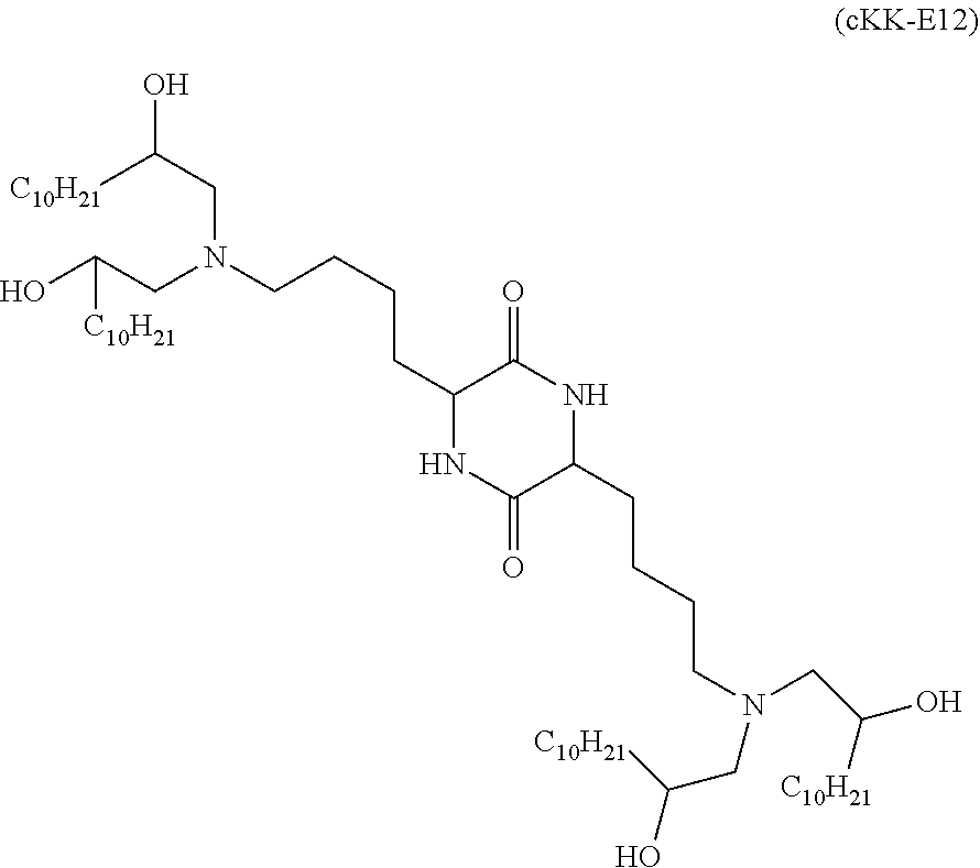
OC(CN(CCCCC1NC(=O)C(CCCCN(CC([C10H21])O)CC([C10H21])O)NC1=O)CC(O)[C10H21])[C10H21]
